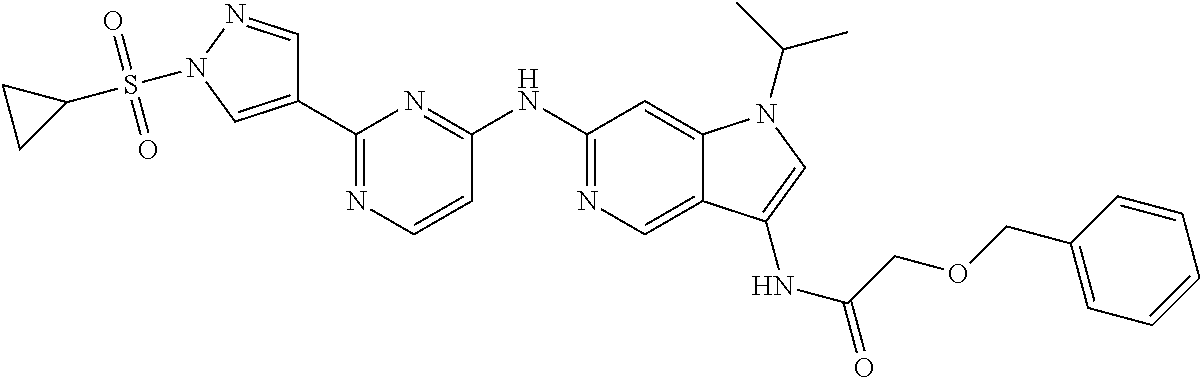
C1(NC2=NC=C3C(=C2)N(C(C)C)C=C3NC(=O)COCC2=CC=CC=C2)=NC(C2=CN(S(C3CC3)(=O)=O)N=C2)=NC=C1
